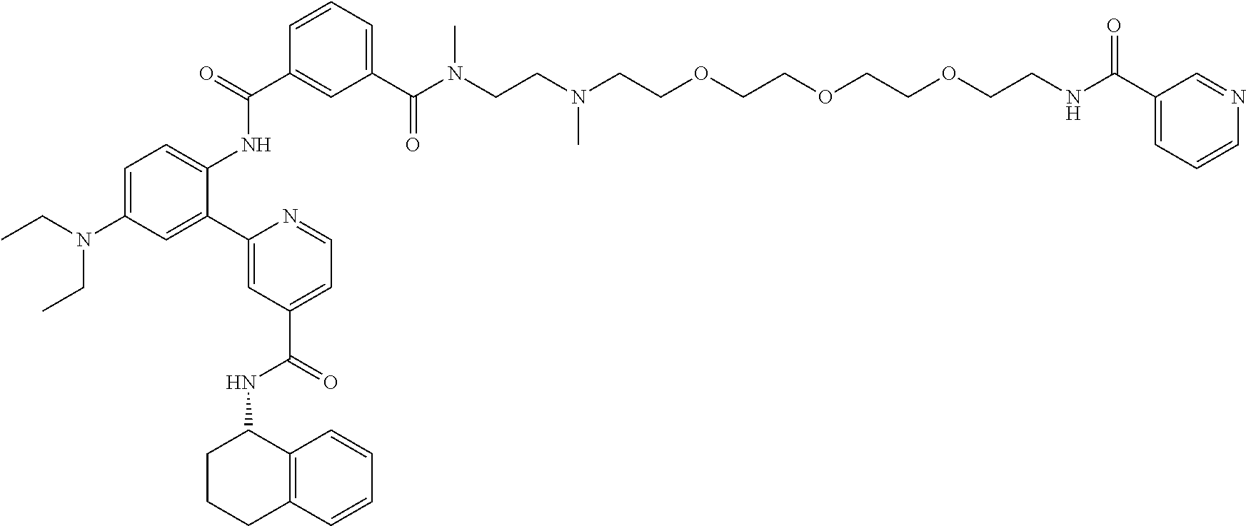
C1=C(N(CC)CC)C=C(C2=CC(C(NC3CCCC4=C3C=CC=C4)=O)=CC=N2)C(NC(C2=CC(C(N(CCN(CCOCCOCCOCCNC(C3=CC=CN=C3)=O)C)C)=O)=CC=C2)=O)=C1
